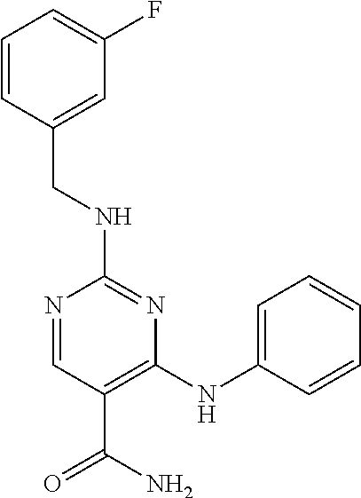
C1(NCC2=CC(F)=CC=C2)=NC(NC2=CC=CC=C2)=C(C(=O)N)C=N1
